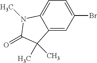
C1=C(Br)C=C2C(=C1)N(C)C(=O)C2(C)C
